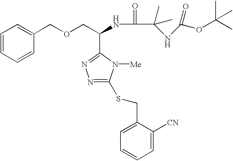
C1=CC=CC(COCC(NC(C(C)(NC(=O)OC(C)(C)C)C)=O)C2=NN=C(SCC3=CC=CC=C3[CN])N2[Me])=C1
